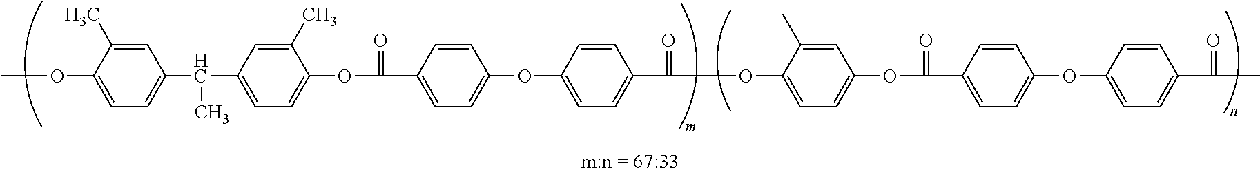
C1=C(C)C(OC)=CC=C1C(C1=CC=C(OC(=O)C2=CC=C(OC3=CC=C(C(=O)OC4=CC=C(OC(=O)C5=CC=C(OC6=CC=C(C(=O)C)C=C6)C=C5)C=C4C)C=C3)C=C2)C(C)=C1)C
